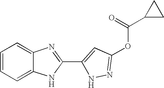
C1=C2C(=CC=C1)N=C(C1=CC(OC(C3CC3)=O)=NN1)N2
